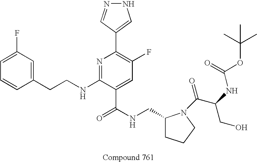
C1=CC(CCNC2=NC(C3=CNN=C3)=C(F)C=C2C(NCC2CCCN2C(C(NC(=O)OC(C)(C)C)CO)=O)=O)=CC(F)=C1
